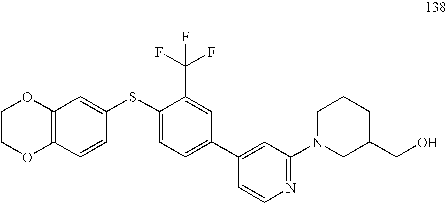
C1COC2=C(O1)C=C(SC1=CC=C(C3=CC(N4CC(CO)CCC4)=NC=C3)C=C1C(F)(F)F)C=C2
